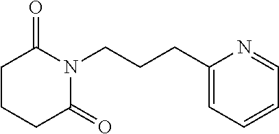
C1CC(=O)N(CCCC2=CC=CC=N2)C(=O)C1
